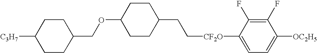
C1CC(COC2CCC(CC[CF2O]C3=CC=C([OC2H5])C(F)=C3F)CC2)CCC1[C3H7]
